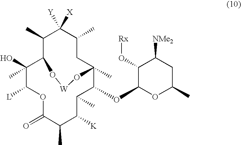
C1(C)C2C(C)(O)C([L])OC(=O)C(C)C([K])C(C)C(OC3OC(C)CC([NMe2])C3O[Rx])C(C)(CC(C)C1([Y])[X])O[W]O2
